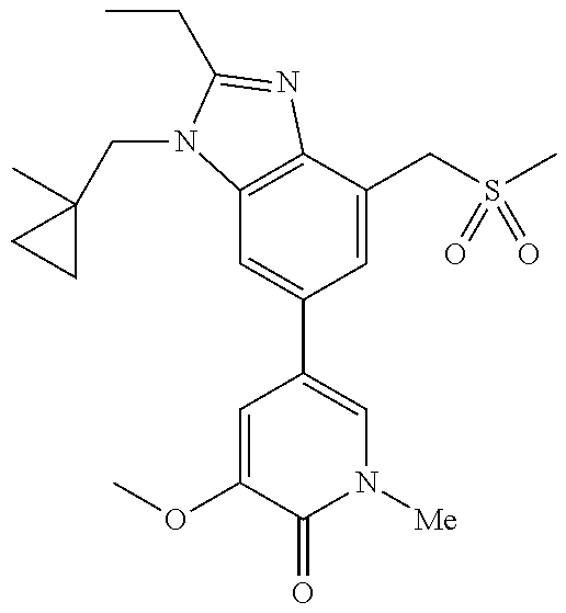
C12=C(C(CS(C)(=O)=O)=CC(C3=CN([Me])C(=O)C(OC)=C3)=C1)N=C(CC)N2CC1(C)CC1
